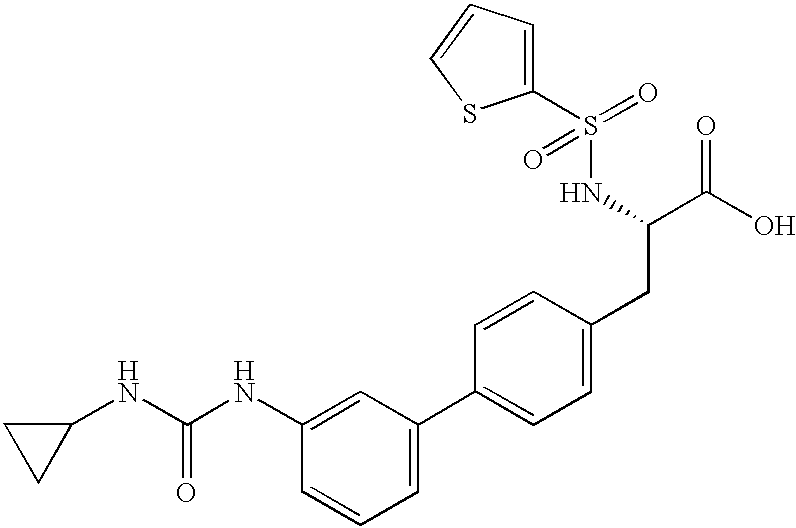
C1(NC(NC2=CC(C3=CC=C(CC(C(O)=O)NS(=O)(=O)C4=CC=CS4)C=C3)=CC=C2)=O)CC1
